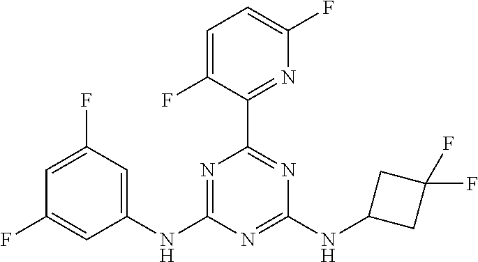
N1=C(NC2=CC(F)=CC(F)=C2)N=C(NC2CC(F)(F)C2)N=C1C1=NC(F)=CC=C1F
